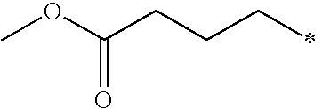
COC(CCCC)=O
